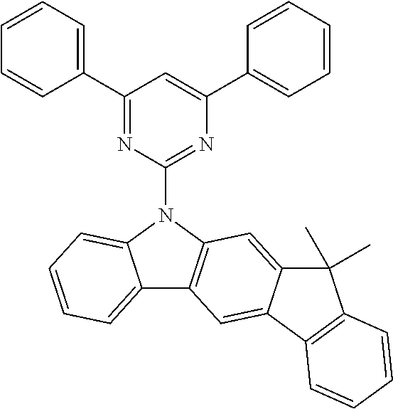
C12=CC=CC=C1N(C1=NC(C3=CC=CC=C3)=CC(C3=CC=CC=C3)=N1)C1=C2C=C2C(=C1)C(C)(C)C1=C2C=CC=C1
